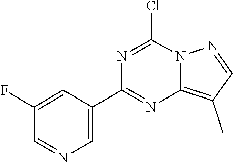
C12=C(C)C=NN1C(Cl)=NC(C1=CN=CC(F)=C1)=N2
